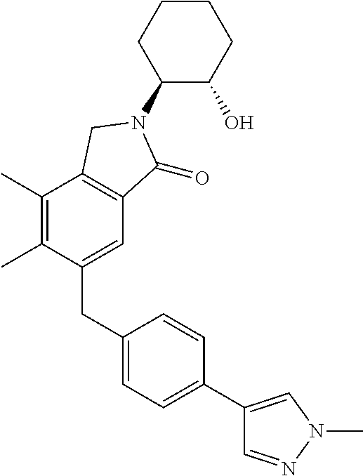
C1(CC2=CC=C(C3=CN(C)N=C3)C=C2)=CC2=C(C(C)=C1C)CN(C1C(O)CCCC1)C2=O
